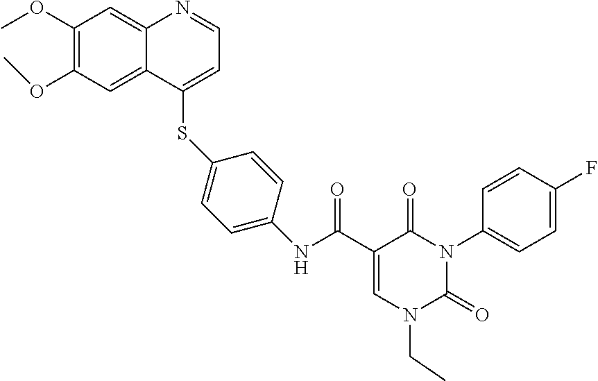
C1(OC)=C(OC)C=C2C(=C1)N=CC=C2SC1=CC=C(NC(C2=CN(CC)C(=O)N(C3=CC=C(F)C=C3)C2=O)=O)C=C1
